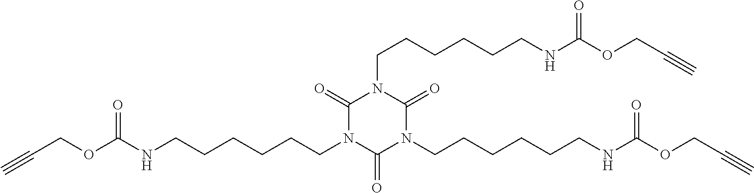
C(COC(NCCCCCCN1C(=O)N(CCCCCCNC(OCC#C)=O)C(=O)N(CCCCCCNC(OCC#C)=O)C1=O)=O)#C
